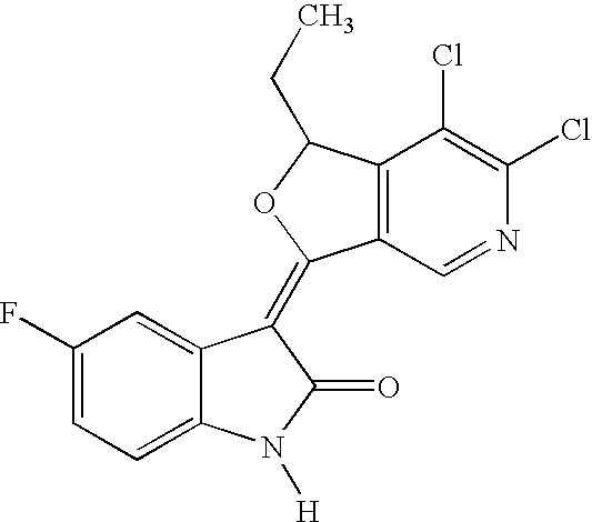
C1(F)=CC=C2C(=C1)C(=C1C3=C(C(Cl)=C(Cl)N=C3)C(CC)O1)C(=O)N2[H]
